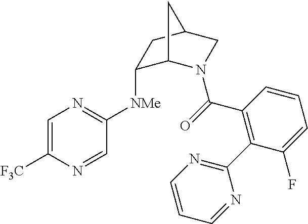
C1=C([F3C])N=CC([NMe]C2C3N(C(=O)C4=C(C5=NC=CC=N5)C(F)=CC=C4)CC(C2)C3)=N1
